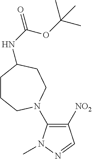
C1CCN(C2=C([NO2])C=NN2C)CCC1NC(OC(C)(C)C)=O
